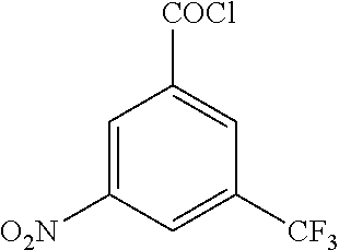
C1=C([O2N])C=C([CF3])C=C1[COCl]
